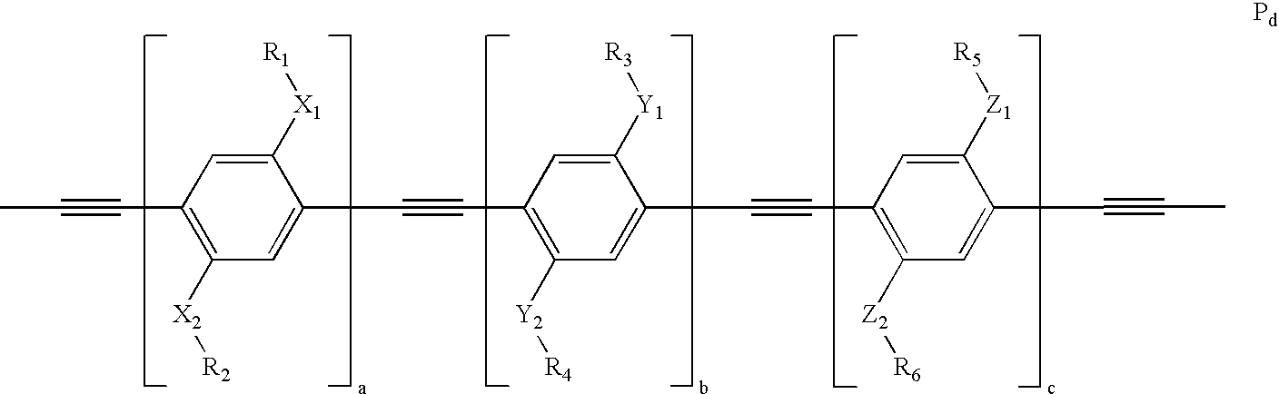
CC#CC1=C([X2][R2])C=C(C#CC2=C([Y2][R4])C=C(C#CC3=C([Z2][R6])C=C(C#CC)C([Z1][R5])=C3)C([Y1][R3])=C2)C([X1][R1])=C1
